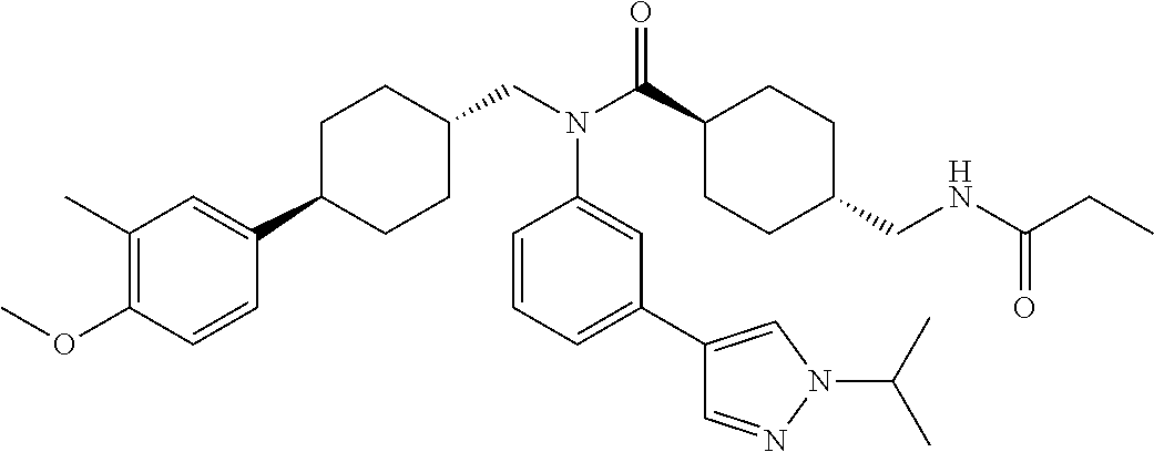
C1(C)=C(OC)C=CC(C2CCC(CN(C(C3CCC(CNC(CC)=O)CC3)=O)C3=CC(C4=CN(C(C)C)N=C4)=CC=C3)CC2)=C1
